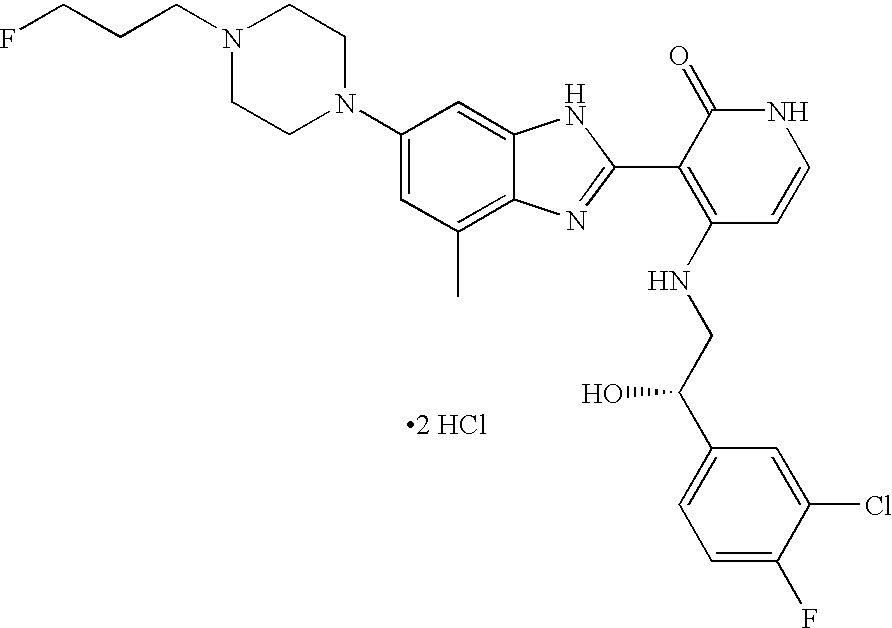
N1(CCCF)CCN(C2=CC(C)=C3C(=C2)NC(C2=C(NCC(C4=CC=C(F)C(Cl)=C4)O)C=CNC2=O)=N3)CC1.[2 HCl]
